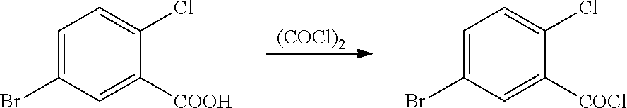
[(COCl)2].ClC1=CC=C(Br)C=C1[COOH].ClC1=CC=C(Br)C=C1[COCl]
